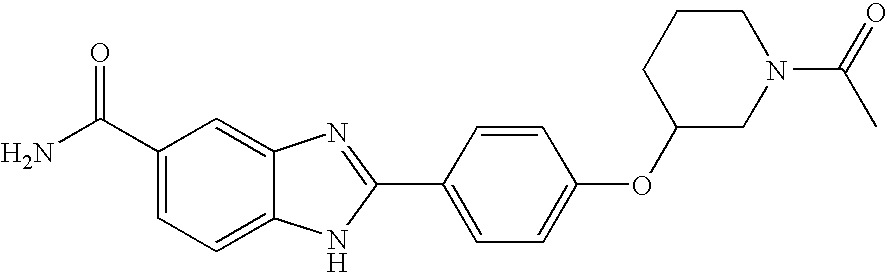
C12=CC(C(=O)N)=CC=C1NC(C1=CC=C(OC3CN(C(C)=O)CCC3)C=C1)=N2
